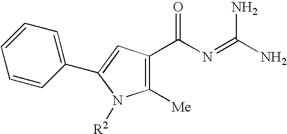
C1([Me])=C(C(N=C(N)N)=O)C=C(C2=CC=CC=C2)N1[R2]
